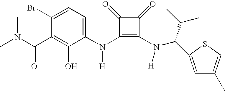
N(C1=C(N(C(C(C)C)C2=CC(C)=CS2)[H])C(=O)C1=O)([H])C1=CC=C(Br)C(C(N(C)C)=O)=C1O
